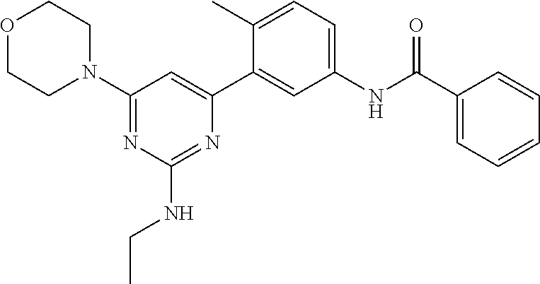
O1CCN(C2=NC(NCC)=NC(C3=CC(NC(C4=CC=CC=C4)=O)=CC=C3C)=C2)CC1
